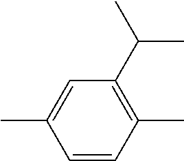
C1=CC(C)=C(C(C)C)C=C1C
